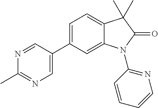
C1=C(C2=CN=C(C)N=C2)C=C2C(=C1)C(C)(C)C(=O)N2C1=NC=CC=C1
